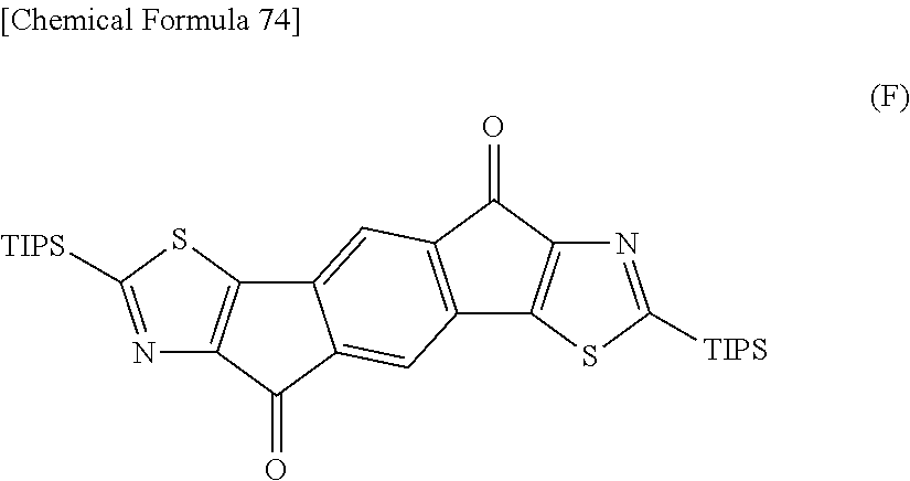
N1=C([TIPS])SC2=C1C(=O)C1=CC3=C(C(=O)C4=C3SC([TIPS])=N4)C=C21
